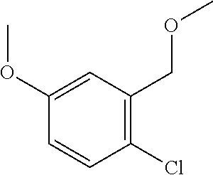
C1(Cl)=C(COC)C=C(OC)C=C1
